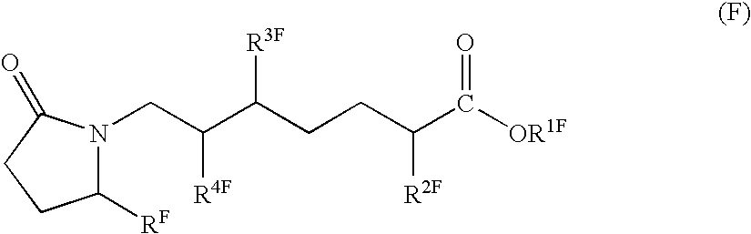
C1([RF])N(CC(C(CCC(C([OR1F])=O)[R2F])[R3F])[R4F])C(=O)CC1
